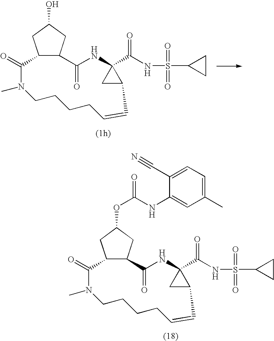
C12C(CC(O)C1)C(=O)NC1(C(NS(=O)(=O)C3CC3)=O)CC1C=CCCCCN(C)C2=O.C12C(CC(OC(NC3=CC(C)=CC=C3C#N)=O)C1)C(=O)NC1(C(NS(=O)(=O)C3CC3)=O)CC1C=CCCCCN(C)C2=O
